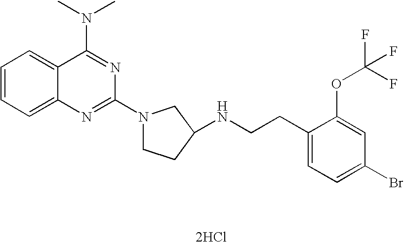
C1=CC=C2C(=C1)C(N(C)C)=NC(N1CCC(NCCC3=CC=C(Br)C=C3OC(F)(F)F)C1)=N2.[2HCl]
